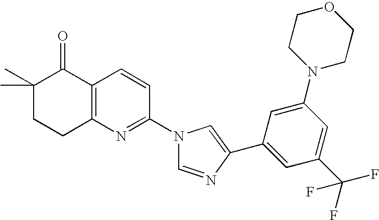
C1(C)(C)CCC2=C(C1=O)C=CC(N1C=NC(C3=CC(C(F)(F)F)=CC(N4CCOCC4)=C3)=C1)=N2
